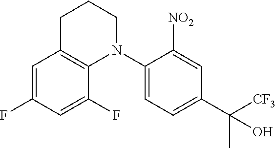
C1=C(F)C=C(F)C2=C1CCCN2C1=CC=C(C([CF3])(O)C)C=C1[NO2]
